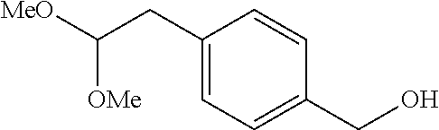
C1(CC([MeO])[OMe])=CC=C(CO)C=C1
